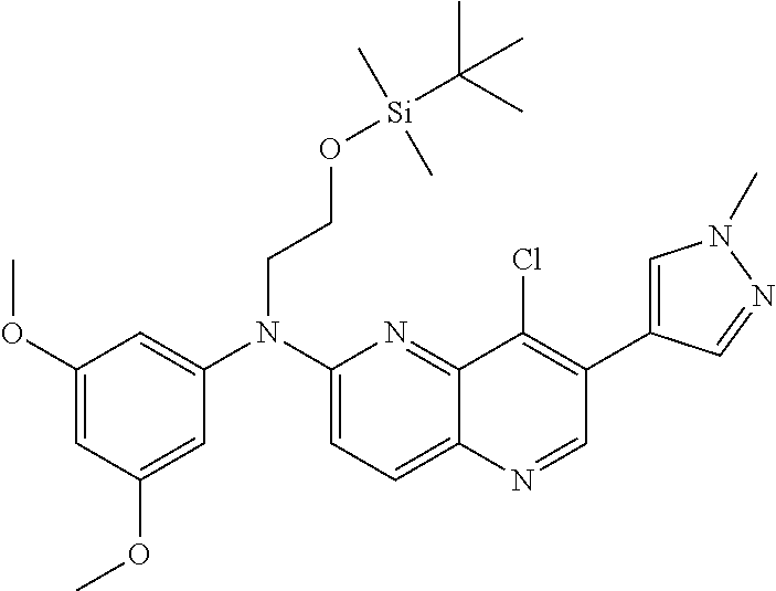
C1(N(C2=CC(OC)=CC(OC)=C2)CCO[Si](C)(C)C(C)(C)C)=CC=C2C(=N1)C(Cl)=C(C1=CN(C)N=C1)C=N2
